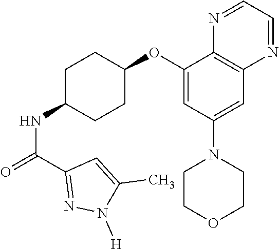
C1(OC2CCC(NC(=O)C3=NN([H])C(C)=C3)CC2)=CC(N2CCOCC2)=CC2=C1N=CC=N2
